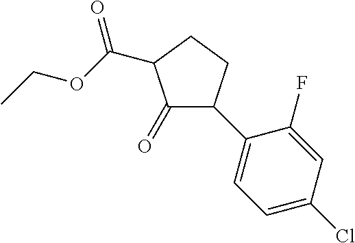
C1(=O)C(C2=CC=C(Cl)C=C2F)CCC1C(OCC)=O
